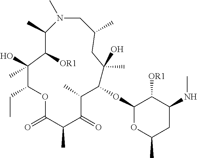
N1(C)CC(C)CC(C)(O)C(OC2OC(C)CC(NC)C2[OR1])C(C)C(=O)C(C)C(=O)OC(CC)C(O)(C)C([OR1])C1C
